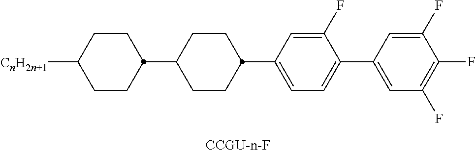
C1CC([CnH2n+1])CCC1C1CCC(C2=CC=C(C3=CC(F)=C(F)C(F)=C3)C(F)=C2)CC1
